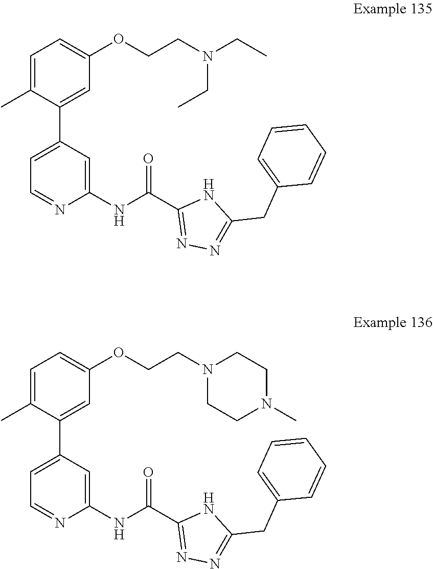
C1=C(C)C(C2=CC=NC(NC(C3=NN=C(CC4=CC=CC=C4)N3)=O)=C2)=CC(OCCN(CC)CC)=C1.C1=C(C)C(C2=CC=NC(NC(C3=NN=C(CC4=CC=CC=C4)N3)=O)=C2)=CC(OCCN2CCN(C)CC2)=C1
